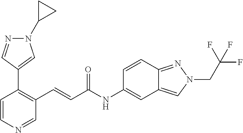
C1=CN=CC(C=CC(NC2=CC3=CN(CC(F)(F)F)N=C3C=C2)=O)=C1C1=CN(C2CC2)N=C1
